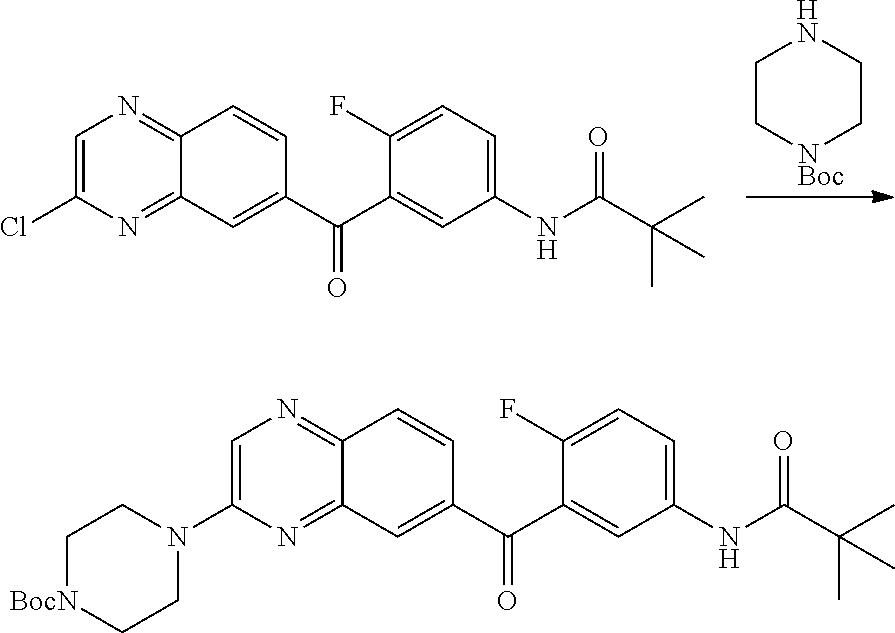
C1C[NBoc]CCN1.C1=C(Cl)N=C2C(=N1)C=CC(C(C1=CC(NC(C(C)(C)C)=O)=CC=C1F)=O)=C2.C1=C(N2CC[BocN]CC2)N=C2C(=N1)C=CC(C(C1=CC(NC(C(C)(C)C)=O)=CC=C1F)=O)=C2
